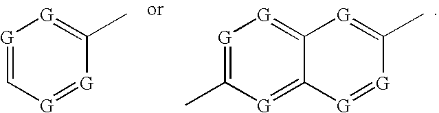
[G]1=C[G]=[G]C(C)=[G]1.[G]1=C(C)[G]=C2C(=[G]1)[G]=C(C)[G]=[G]2
